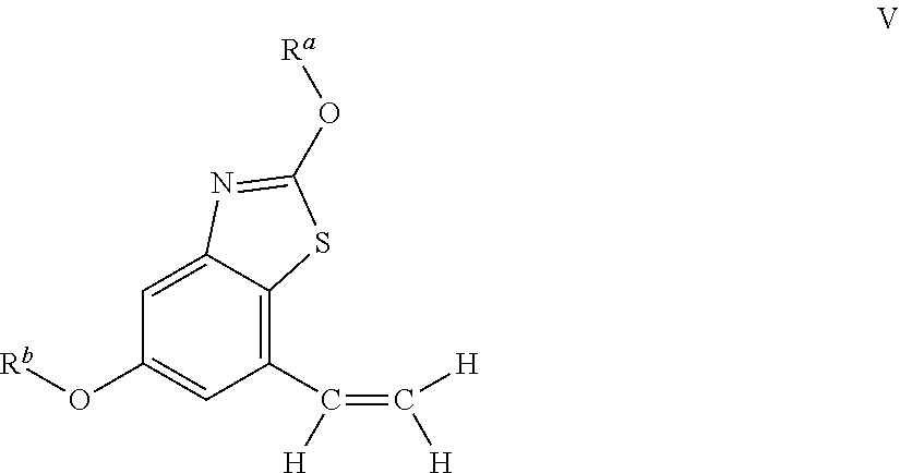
C1=C2C(=C(C(=C([H])[H])[H])C=C1O[Rb])SC(O[Ra])=N2
